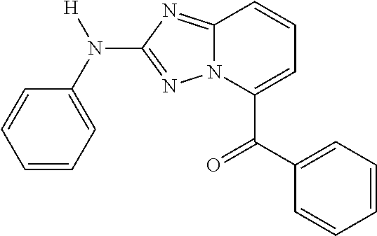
C1=CC=C(N([H])C2=NN3C(=N2)C=CC=C3C(C2=CC=CC=C2)=O)C=C1
